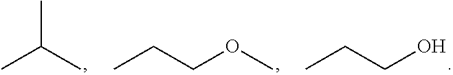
CC(C)C.CCCOC.CCCO
